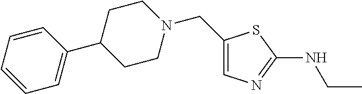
C1(CN2CCC(C3=CC=CC=C3)CC2)=CN=C(NCC)S1
